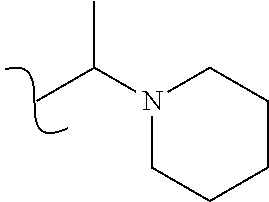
C(C)(N1CCCCC1)C
